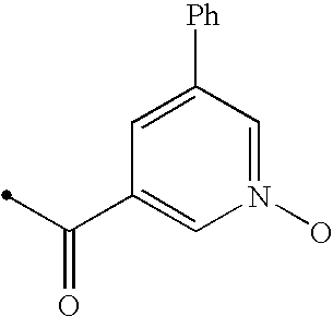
N1(O)=CC([Ph])=CC(C(=O)C)=C1
